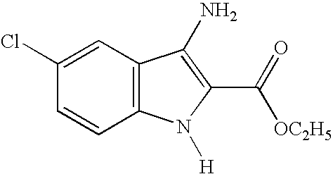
C1=CC2=C(C=C1Cl)C(N)=C(C([OC2H5])=O)N2[H]
